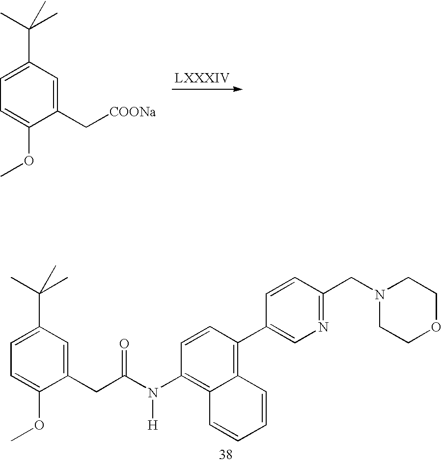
C1=C(C(C)(C)C)C=C(C[COONa])C(OC)=C1.C1=C(C(C)(C)C)C=C(CC(N(C2=C3C(=C(C4=CN=C(CN5CCOCC5)C=C4)C=C2)C=CC=C3)[H])=O)C(OC)=C1
